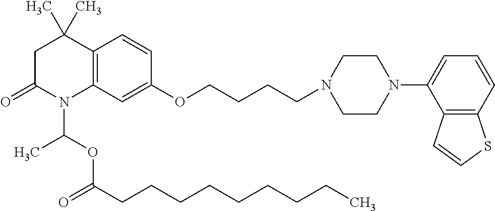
C1C(=O)N(C(OC(=O)CCCCCCCCC)C)C2=C(C1(C)C)C=CC(OCCCCN1CCN(C3=CC=CC4=C3C=CS4)CC1)=C2
